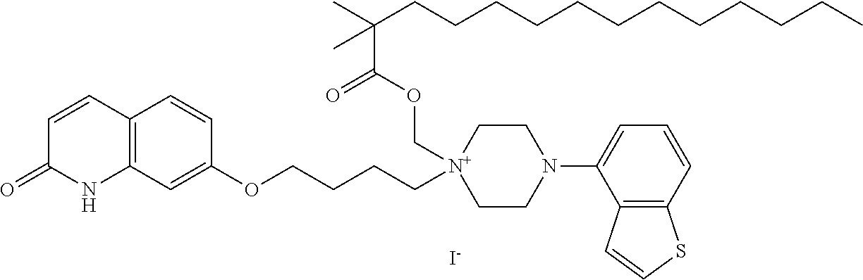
[I-].C1=CC2=C(NC1=O)C=C(OCCCC[N+]1(COC(C(CCCCCCCCCCCC)(C)C)=O)CCN(C3=CC=CC4=C3C=CS4)CC1)C=C2
